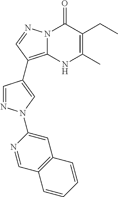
N12C(=C(C3=CN(C4=CC5=C(C=N4)C=CC=C5)N=C3)C=N1)NC(C)=C(CC)C2=O
